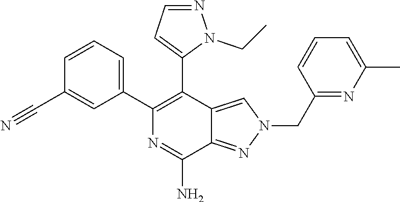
C1(C2=C(C3=CC=CC(C#N)=C3)N=C(N)C3=NN(CC4=NC(C)=CC=C4)C=C23)=CC=NN1CC
